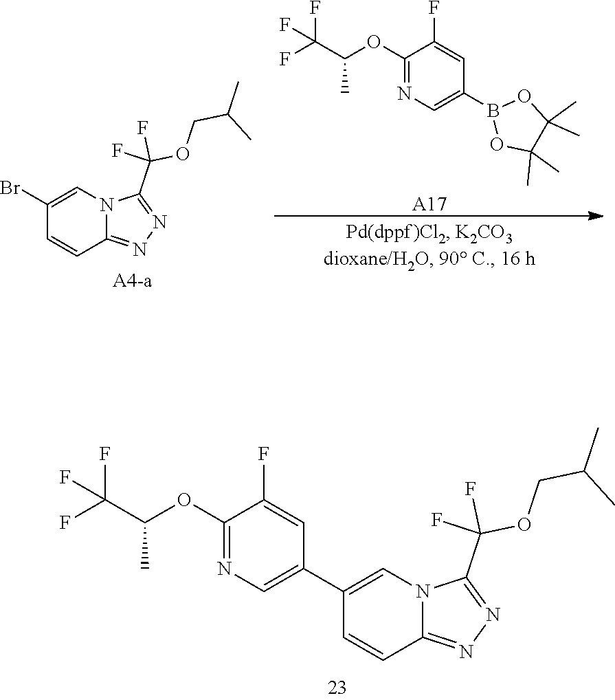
C12=NN=C(C(OCC(C)C)(F)F)N1C=C(C1=CN=C(OC(C(F)(F)F)C)C(F)=C1)C=C2.C12=NN=C(C(OCC(C)C)(F)F)N1C=C(Br)C=C2.O1B(C2=CN=C(OC(C(F)(F)F)C)C(F)=C2)OC(C)(C)C1(C)C.[A17]
